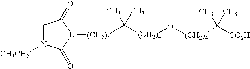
C([(CH2)4]O[(CH2)4]C([CO2H])(C)C)(C)(C)[(CH2)4]N1C(=O)CN([CH3CH2])C1=O
